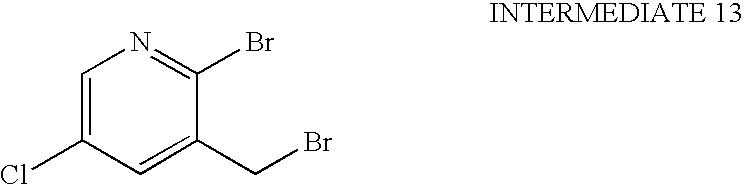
C1=C(Cl)C=C(CBr)C(Br)=N1
